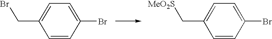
C1=CC(Br)=CC=C1CBr.C1=CC(Br)=CC=C1C[MeO2S]
